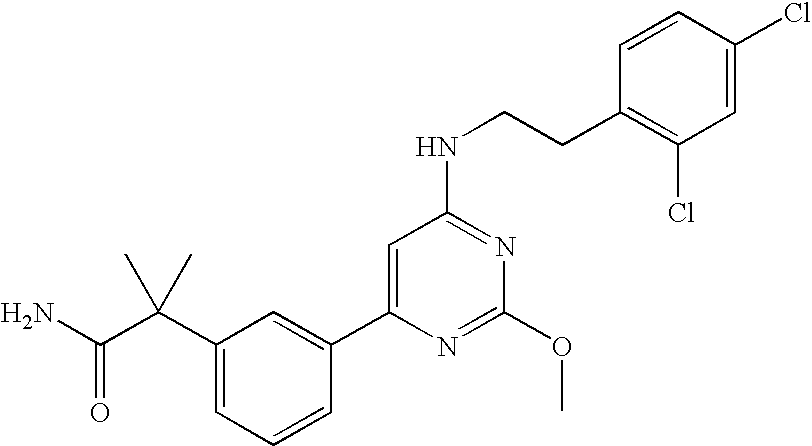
C1(C(C(N)=O)(C)C)=CC=CC(C2=CC(NCCC3=C(Cl)C=C(Cl)C=C3)=NC(OC)=N2)=C1
